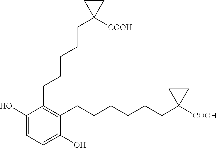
C1(CCCCCC2([COOH])CC2)=C(CCCCCCC2([COOH])CC2)C(O)=CC=C1O
